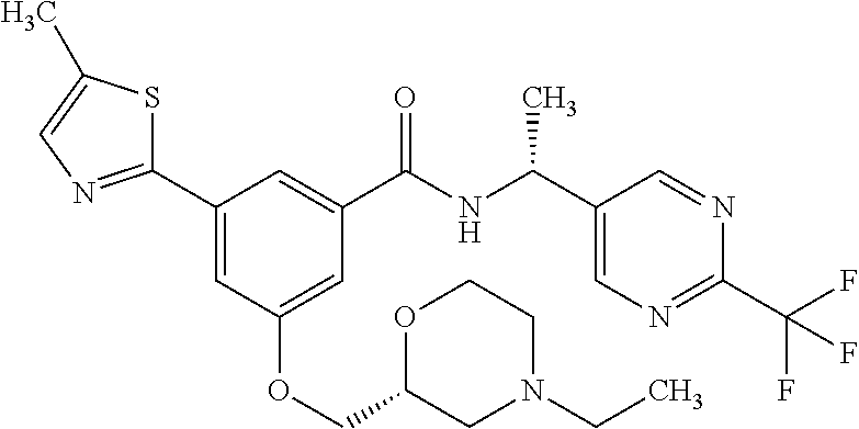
C1(C2=CC(OCC3OCCN(CC)C3)=CC(C(NC(C3=CN=C(C(F)(F)F)N=C3)C)=O)=C2)=NC=C(C)S1
